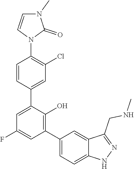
C1=CN(C2=C(Cl)C=C(C3=CC(F)=CC(C4=CC=C5C(=C4)C(CNC)=NN5)=C3O)C=C2)C(=O)N1C
